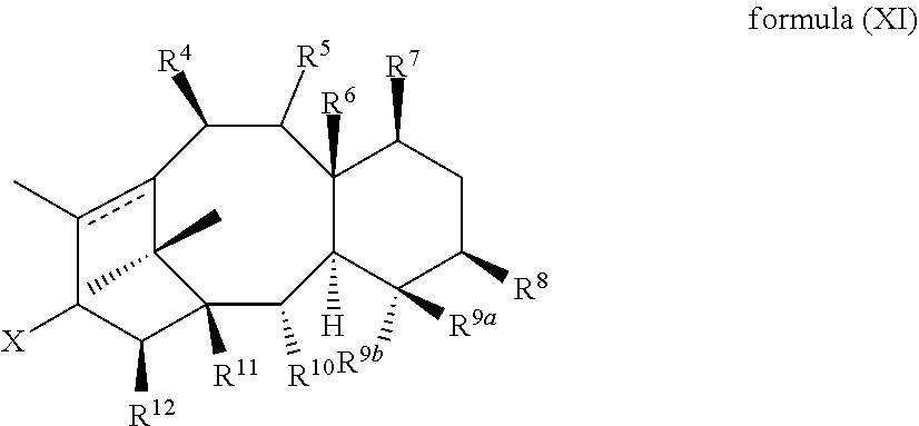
C12([R6])C([H])(C([R9a])([R9b])C([R8])CC1[R7])C([R10])C1([R11])C(C)(C)c(c(C)C([X])C1[R12])C([R4])C2[R5]
